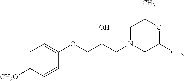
C1([CH3O])=CC=C(OCC(CN2CC(C)OC(C)C2)O)C=C1
